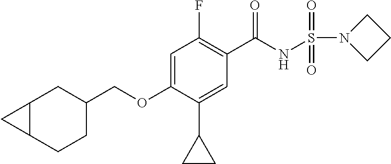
C1=C(OCC2CC3C(CC2)C3)C(C2CC2)=CC(C(NS(N2CCC2)(=O)=O)=O)=C1F
